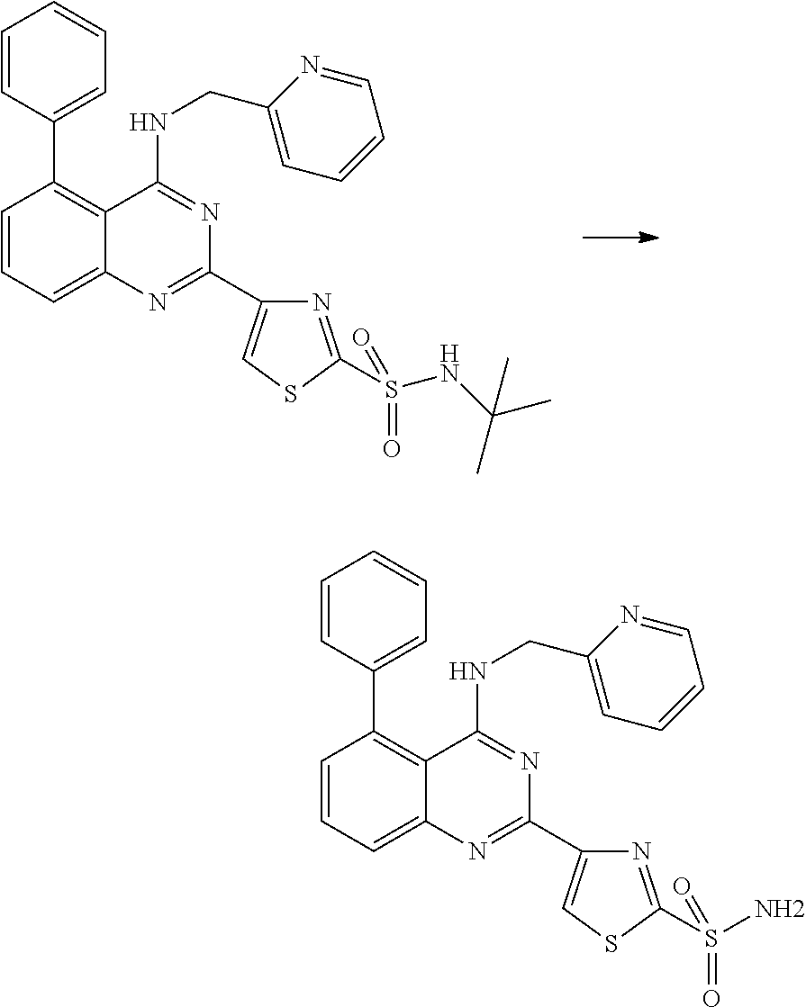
C1=CC=C2C(=C1C1=CC=CC=C1)C(NCC1=CC=CC=N1)=NC(C1=CSC(S(NC(C)(C)C)(=O)=O)=N1)=N2.C1=CC=C2C(=C1C1=CC=CC=C1)C(NCC1=CC=CC=N1)=NC(C1=CSC(S(N)(=O)=O)=N1)=N2
